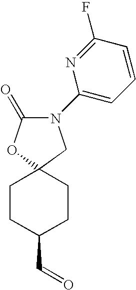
C1(N2C(=O)OC3(C2)CCC(C=O)CC3)=CC=CC(F)=N1
